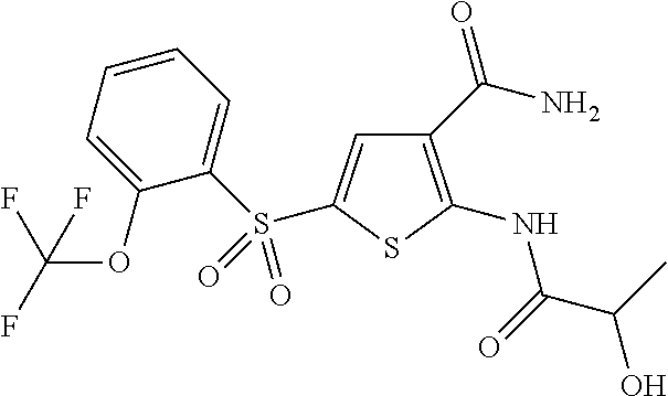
C1(C(N)=O)=C(NC(C(C)O)=O)SC(S(C2=CC=CC=C2OC(F)(F)F)(=O)=O)=C1
